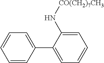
C1=CC(C2=CC=CC=C2N[CO(CH2)7CH3])=CC=C1
